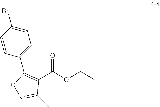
C1(C(OCC)=O)=C(C2=CC=C(Br)C=C2)ON=C1C
